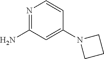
N1=C(N)C=C(N2CCC2)C=C1
